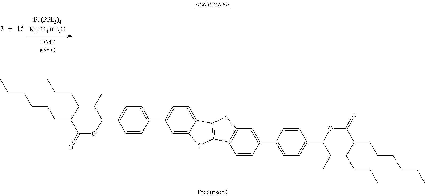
C1(C2=CC=C3C(=C2)SC2=C3SC3=C2C=CC(C2=CC=C(C(OC(=O)C(CCCCCC)CCCC)CC)C=C2)=C3)=CC=C(C(OC(=O)C(CCCCCC)CCCC)CC)C=C1
